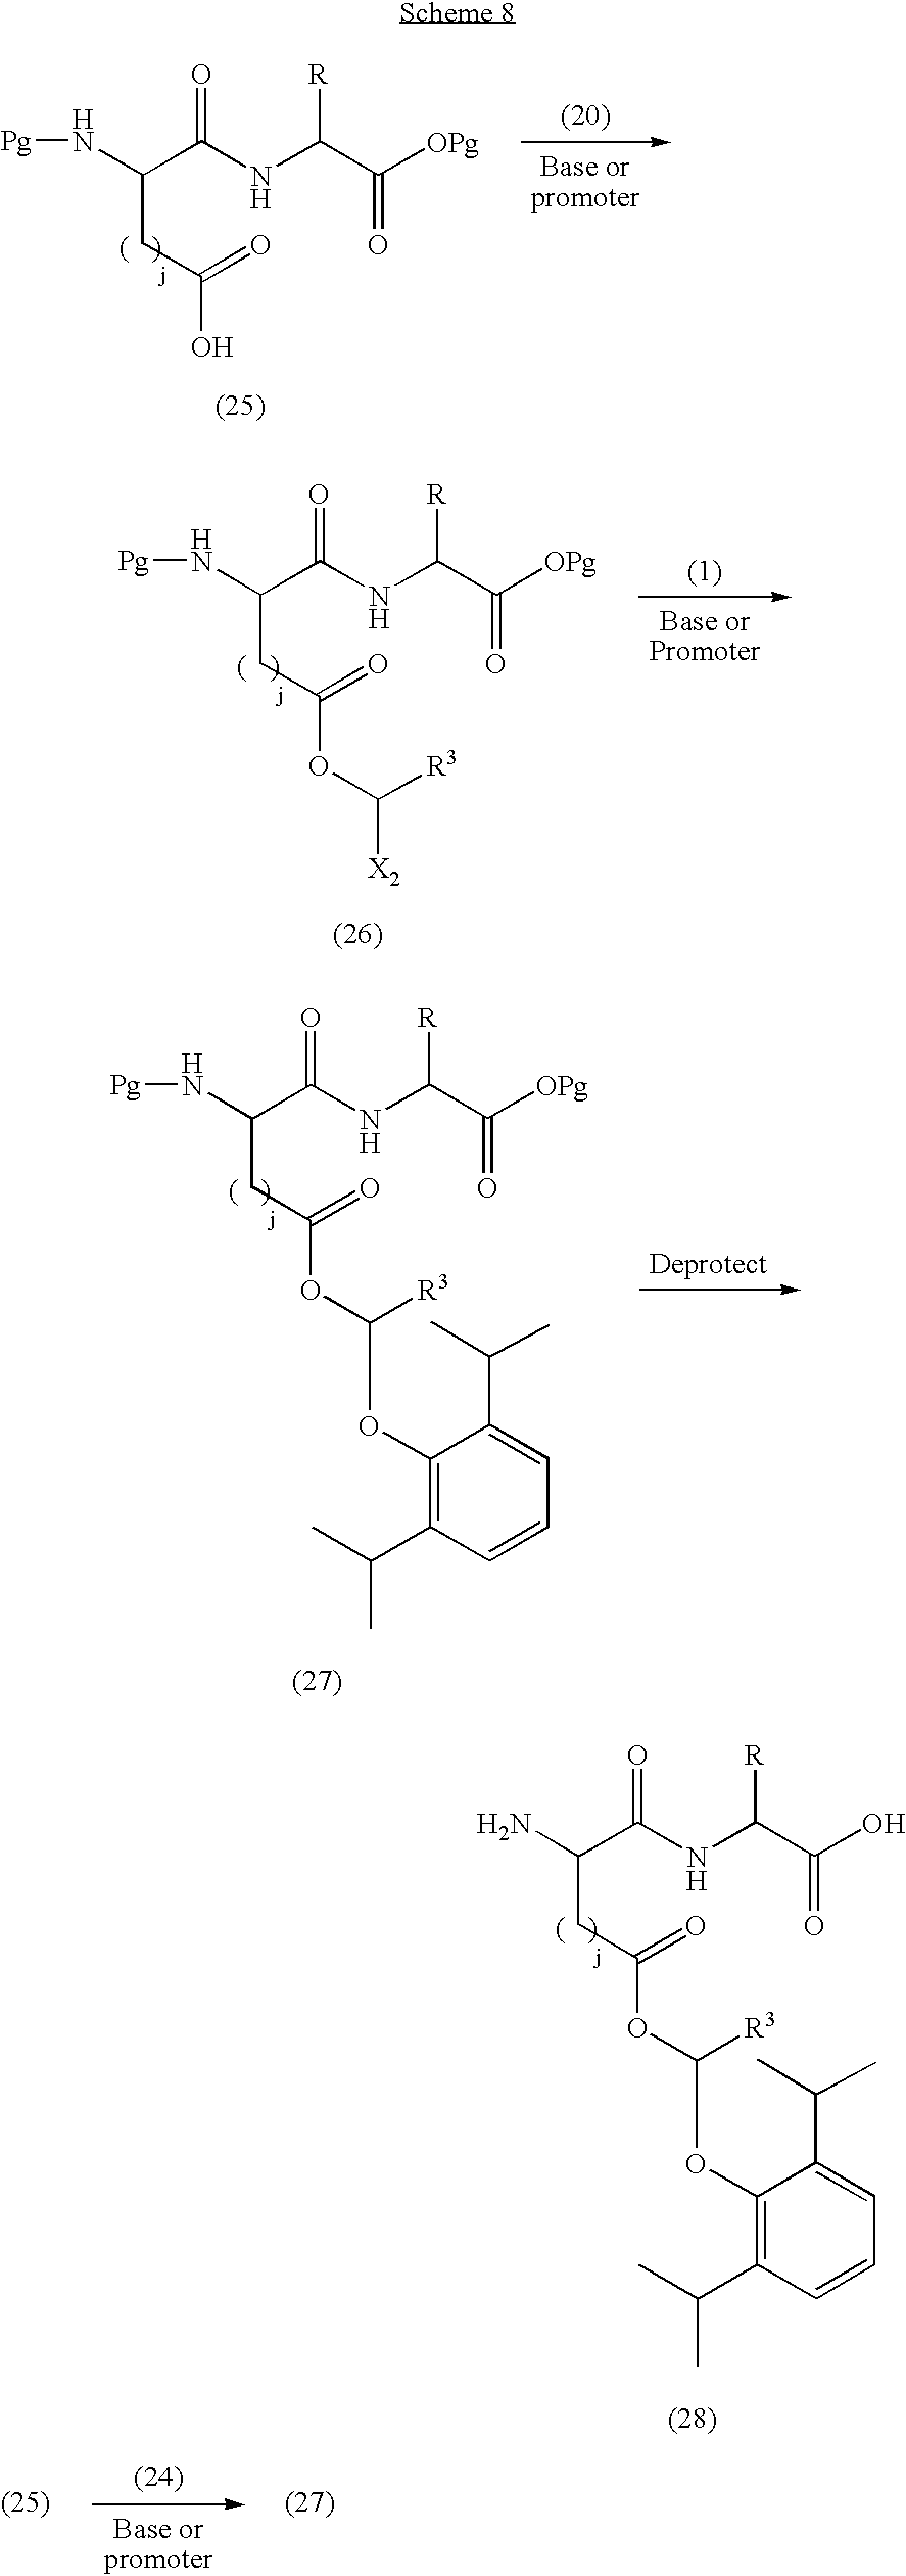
[Pg]NC(C(NC(C([OPg])=O)[R])=O)CC(O)=O.[Pg]NC(C(NC(C([OPg])=O)[R])=O)CC(OC([X2])[R3])=O.O(C1=C(C(C)C)C=CC=C1C(C)C)C(OC(CC(N)C(NC(C(O)=O)[R])=O)=O)[R3].O(C1=C(C(C)C)C=CC=C1C(C)C)C(OC(CC(N[Pg])C(NC(C([OPg])=O)[R])=O)=O)[R3]
